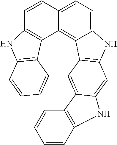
C1=C2C(=C3C(=C1)NC1=C3C=C3C(=C1)NC1=C3C=CC=C1)C1=C(NC3=C1C=CC=C3)C=C2
